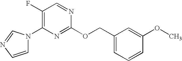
C1(F)=C(N2C=CN=C2)N=C(OCC2=CC=CC(OC)=C2)N=C1
